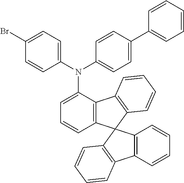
N(C1=CC=C(C2=CC=CC=C2)C=C1)(C1=CC=CC2=C1C1=C(C=CC=C1)C21C2=C(C=CC=C2)C2=C1C=CC=C2)C1=CC=C(Br)C=C1
